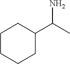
C1CCCC(C(C)N)C1
